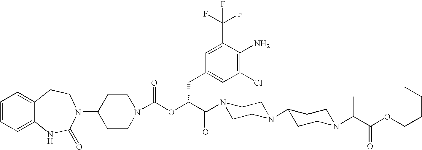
C12=CC=CC=C1NC(=O)N(C1CCN(C(OC(C(=O)N3CCN(C4CCN(C(C(OCCCC)=O)C)CC4)CC3)CC3=CC(Cl)=C(N)C(C(F)(F)F)=C3)=O)CC1)CC2
